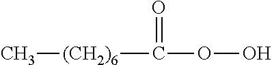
[(CH2)6](C(OO)=O)C
